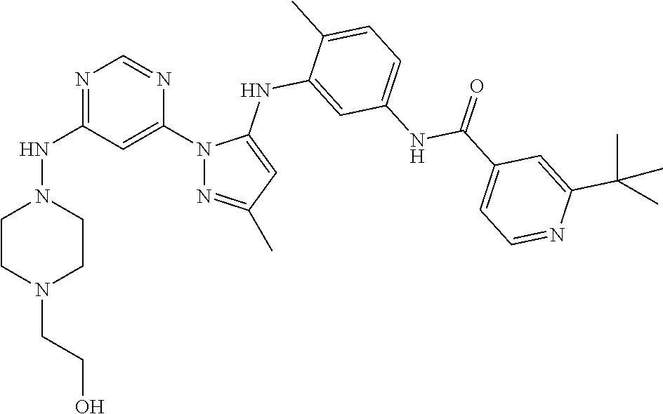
N1=C(NN2CCN(CCO)CC2)C=C(N2N=C(C)C=C2NC2=CC(NC(C3=CC=NC(C(C)(C)C)=C3)=O)=CC=C2C)N=C1
